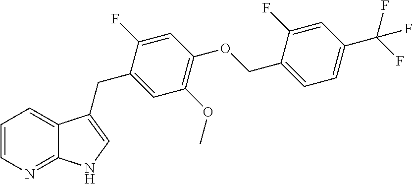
C1=CN=C2C(=C1)C(CC1=CC(OC)=C(OCC3=CC=C(C(F)(F)F)C=C3F)C=C1F)=CN2
